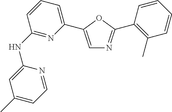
C1(NC2=NC(C3=CN=C(C4=C(C)C=CC=C4)O3)=CC=C2)=CC(C)=CC=N1
